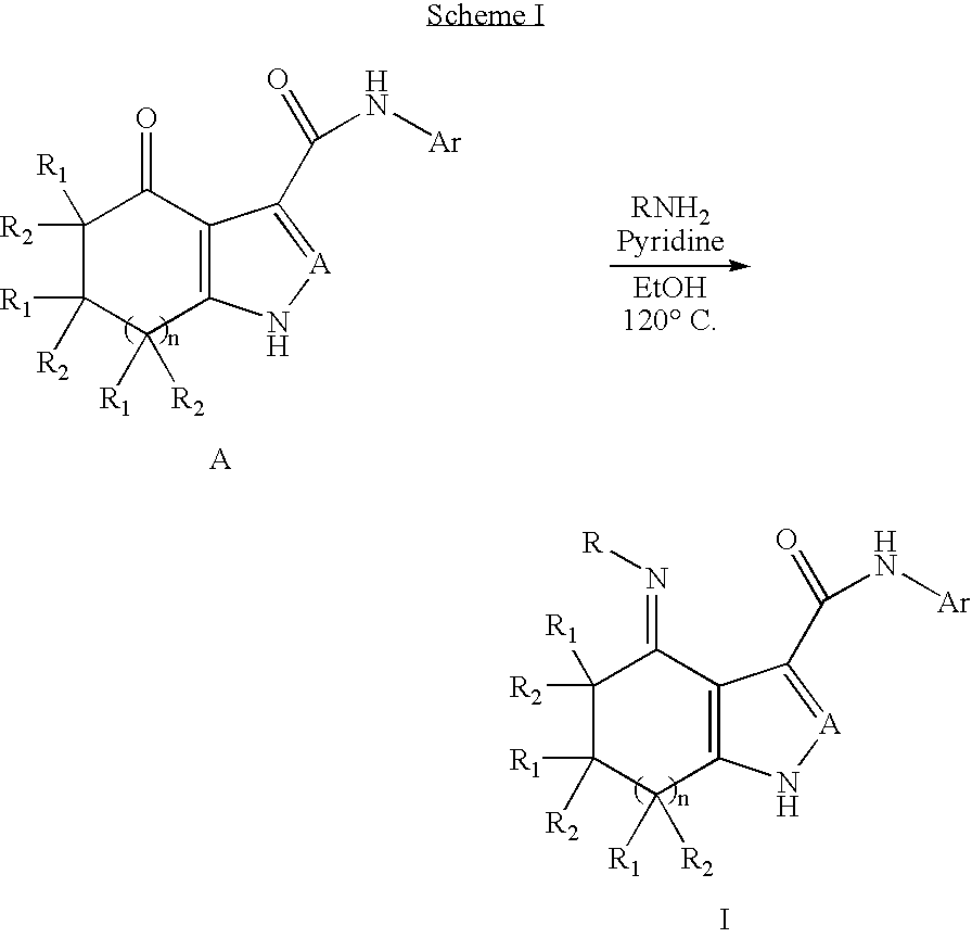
C1([R2])([R1])C([R2])([R1])C([R2])([R1])C2=C(C1=O)C(C(=O)N[Ar])=[A]N2.C1([R2])([R1])C([R2])([R1])C([R2])([R1])C2=C(C1=N[R])C(C(=O)N[Ar])=[A]N2.I
